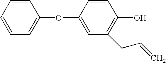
OC1=C(CC=C)C=C(OC2=CC=CC=C2)C=C1
